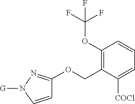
C1(OC(F)(F)F)=C(COC2=NN([G])C=C2)C([COCl])=CC=C1
